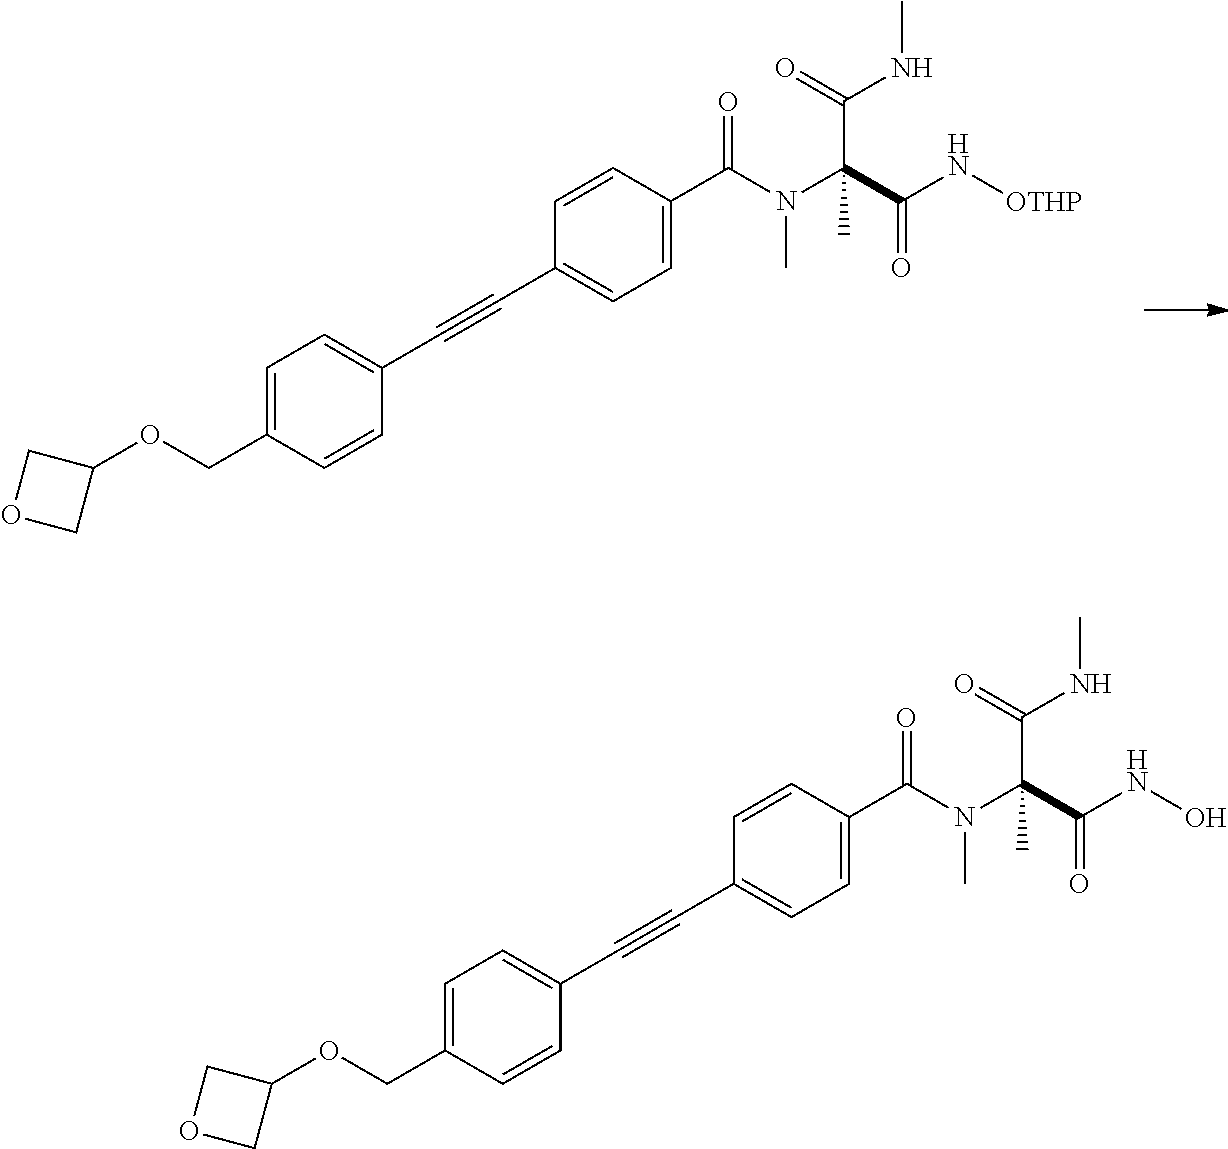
C1=CC(C#CC2=CC=C(COC3COC3)C=C2)=CC=C1C(N(C)C(C(=O)N[OTHP])(C(=O)NC)C)=O.C1=CC(C#CC2=CC=C(COC3COC3)C=C2)=CC=C1C(N(C)C(C(=O)NO)(C(=O)NC)C)=O
